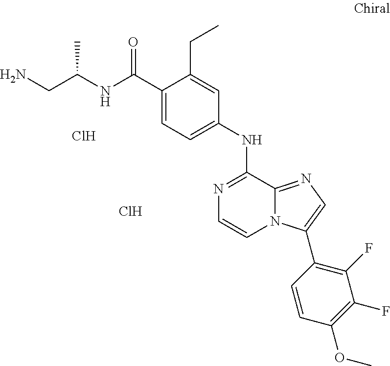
C1(NC2=NC=CN3C2=NC=C3C2=C(F)C(F)=C(OC)C=C2)=CC=C(C(NC(CN)C)=O)C(CC)=C1.Cl.Cl
